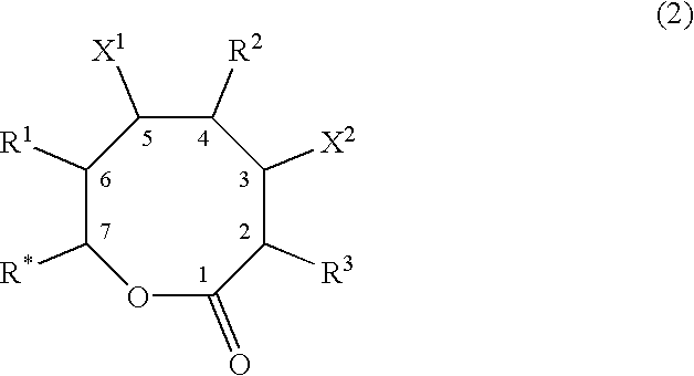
C1([R1])C([R*])OC(=O)C([R3])C([X2])C([R2])C1[X1]
